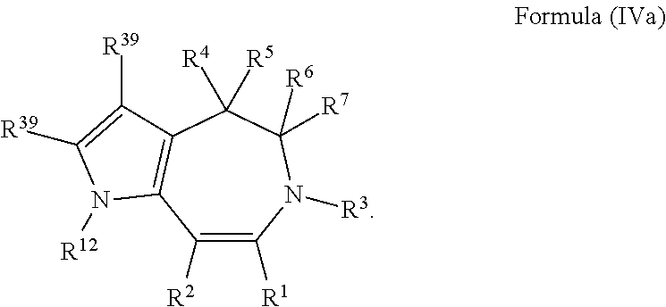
C1([R2])=C([R1])N([R3])C([R6])([R7])C([R4])([R5])C2=C1N([R12])C([R39])=C2[R39]
